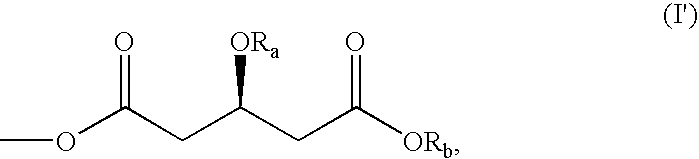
O(C(CC(CC([ORb])=O)[ORa])=O)C
